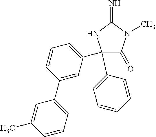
C1(C2=CC=CC=C2)(C2=CC=CC(C3=CC=CC(C)=C3)=C2)C(=O)N(C)C(=N)N1
